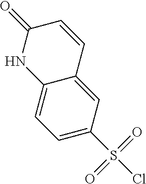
O=S(=O)(C1=CC=C2C(=C1)C=CC(=O)N2)Cl
